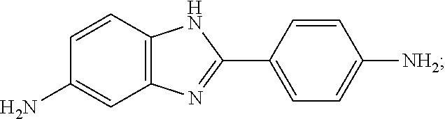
C1=CC2=C(C=C1N)N=C(C1=CC=C([NH2])C=C1)N2
